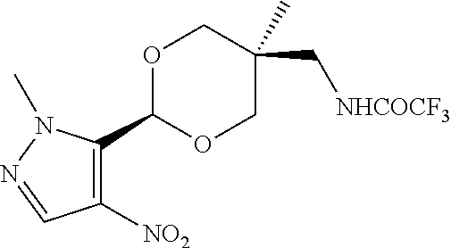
O1C(C2=C([NO2])C=NN2C)OCC(C[NHCOCF3])(C)C1
